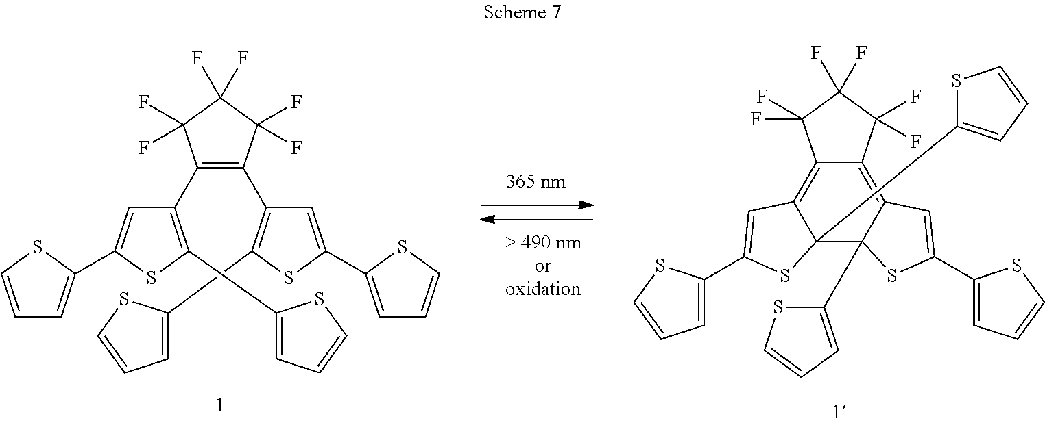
C1(C2=C(C3=C(C4=CC=CS4)SC(C4=CC=CS4)=C3)C(F)(F)C(F)(F)C2(F)F)=C(C2=CC=CS2)SC(C2=CC=CS2)=C1.C12=C3C(C4=CC=CS4)(C4(C5=CC=CS5)C(=C1C(F)(F)C(F)(F)C2(F)F)C=C(C1=CC=CS1)S4)SC(C1=CC=CS1)=C3
